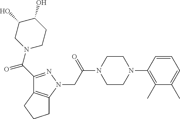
C(C(N1CCN(C2=C(C)C(C)=CC=C2)CC1)=O)N1N=C(C(=O)N2CCC(O)C(O)C2)C2=C1CCC2
